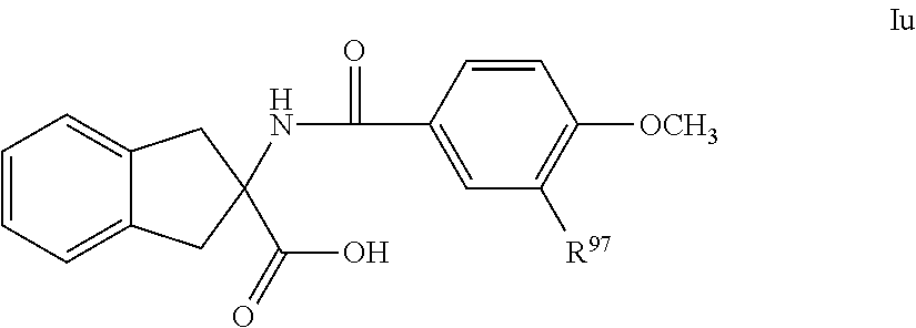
C12=CC=CC=C1CC(C(O)=O)(NC(=O)C1=CC([R97])=C([OCH3])C=C1)C2
